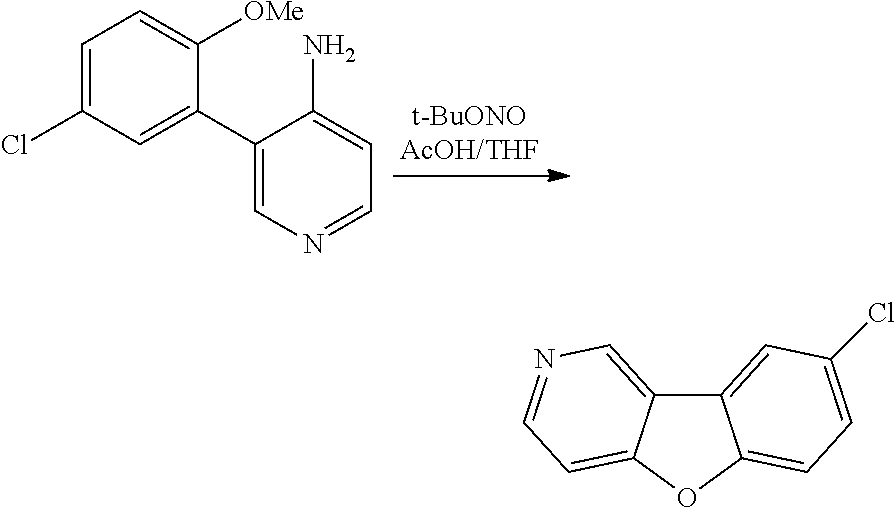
C1=C(Cl)C=C(C2=CN=CC=C2N)C([OMe])=C1.C12=CC(Cl)=CC=C1OC1=CC=NC=C21
